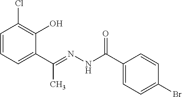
C1=CC=C(C(=NNC(C2=CC=C(Br)C=C2)=O)C)C(O)=C1Cl
